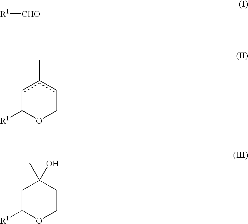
C1C([R1])OCCC1(O)C.c1c(c)cCOC1[R1].[R1][CHO]
